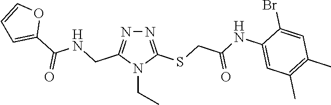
N1=C(SCC(NC2=CC(C)=C(C)C=C2Br)=O)N(CC)C(CNC(C2=CC=CO2)=O)=N1
